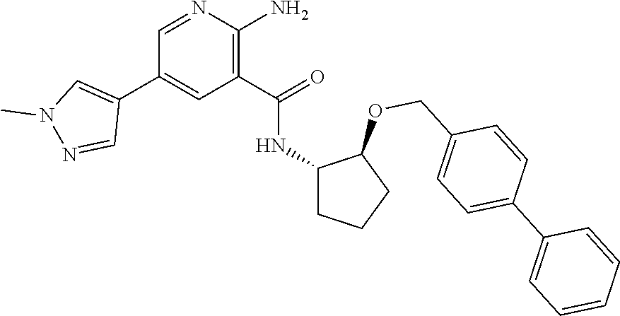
C1(COC2C(NC(C3=C(N)N=CC(C4=CN(C)N=C4)=C3)=O)CCC2)=CC=C(C2=CC=CC=C2)C=C1
